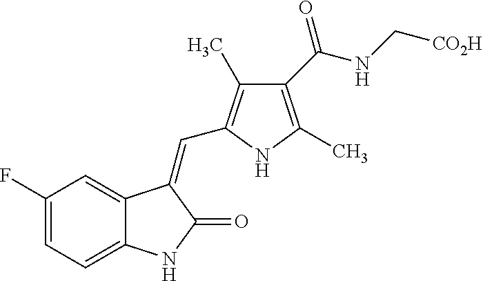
C1(F)=CC=C2C(=C1)C(=CC1=C(C)C(C(NC[CO2H])=O)=C(C)N1)C(=O)N2
